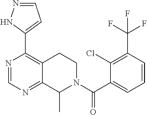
N1=CN=C2C(=C1C1=CC=NN1)CCN(C(C1=CC=CC(C(F)(F)F)=C1Cl)=O)C2C
